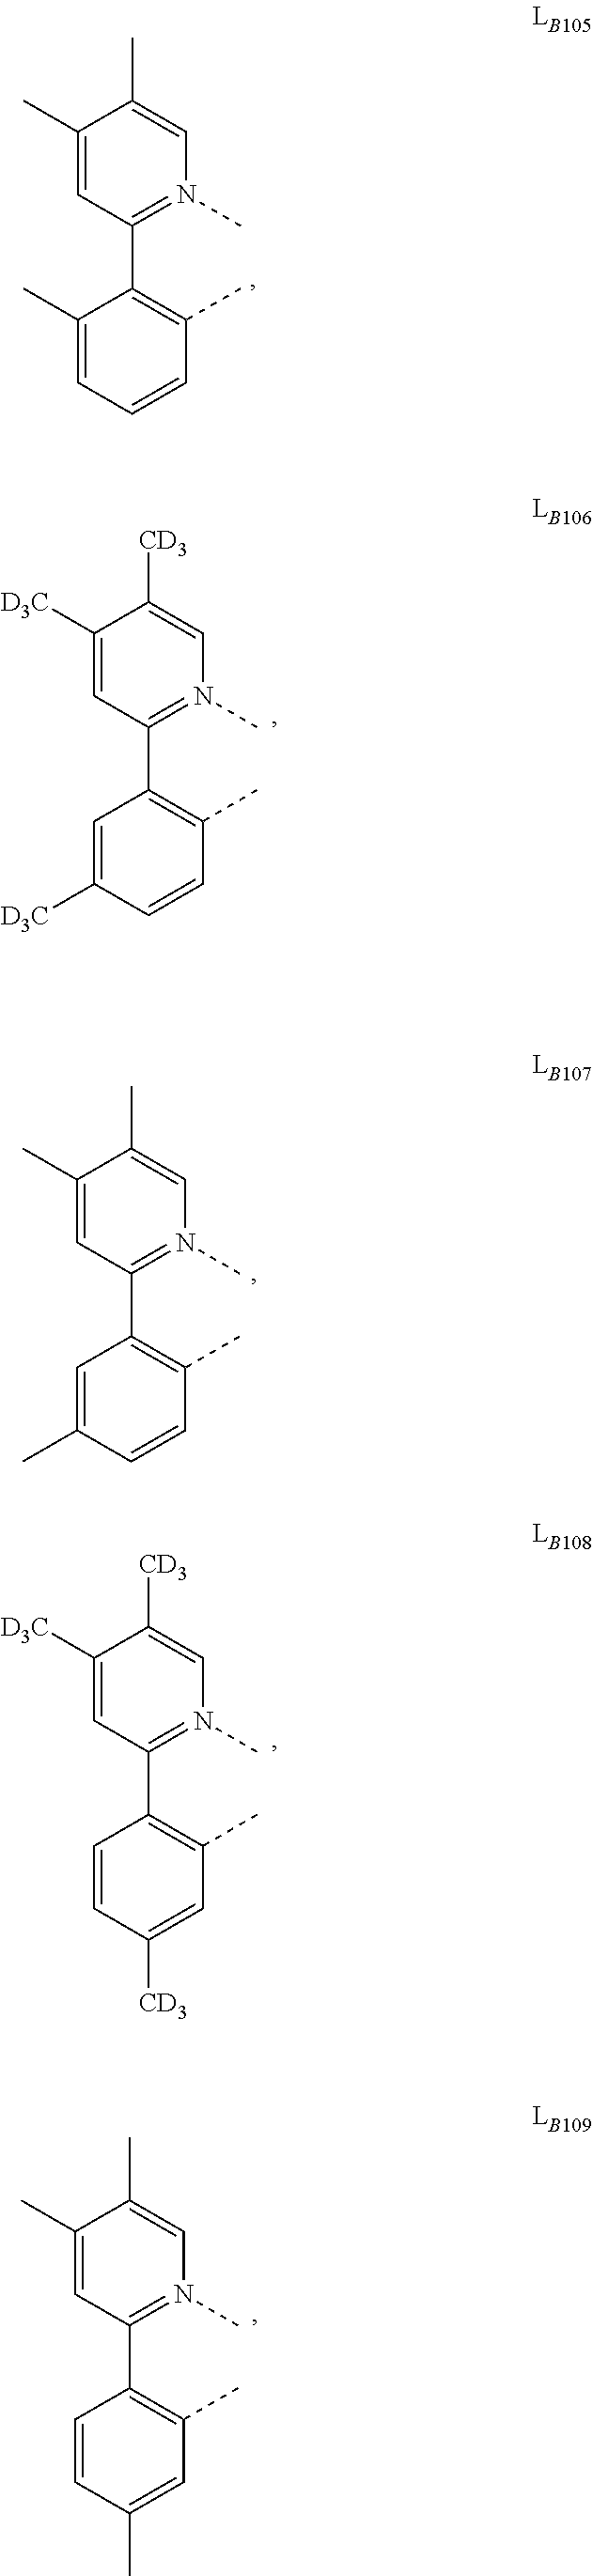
C1([D3C])=CC(C2=C(C)C=CC([D3C])=C2)=N(C)C=C1[CD3].C1(C)=CC(C2=C(C)C=CC(C)=C2)=N(C)C=C1C.C1([D3C])=CC(C2=C(C)C=C([CD3])C=C2)=N(C)C=C1[CD3].C1(C)=CC(C2=C(C)C=C(C)C=C2)=N(C)C=C1C.C1(C)=CC(C2=C(C)C=CC=C2C)=N(C)C=C1C
